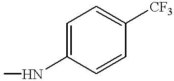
C1=C(NC)C=CC([CF3])=C1
